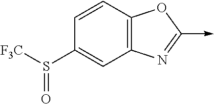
C12=C(N=C(->C)O1)C=C(S([F3C])=O)C=C2
